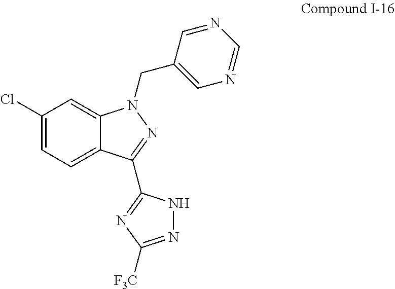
C12=CC=C(Cl)C=C1N(CC1=CN=CN=C1)N=C2C1=NC([F3C])=NN1
